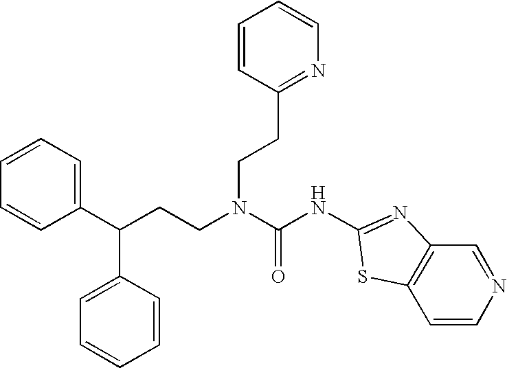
C1(C(CCN(C(NC2=NC3=C(C=CN=C3)S2)=O)CCC2=NC=CC=C2)C2=CC=CC=C2)=CC=CC=C1
